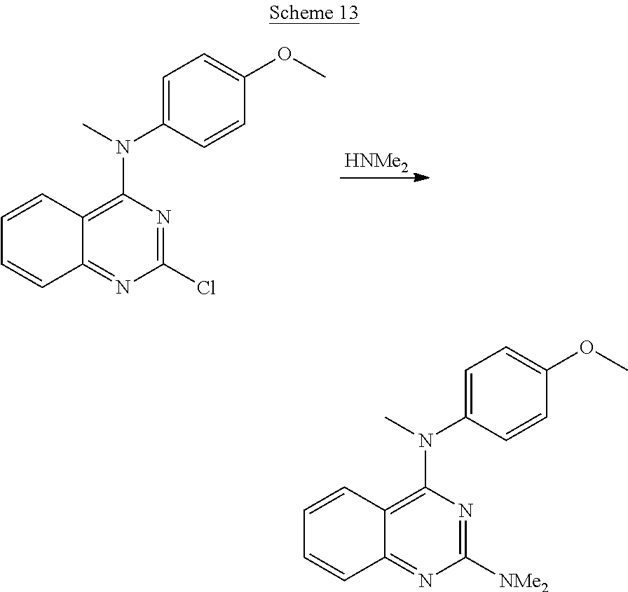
[HNMe2].C1(Cl)=NC(N(C)C2=CC=C(OC)C=C2)=C2C(=N1)C=CC=C2.C1([NMe2])=NC(N(C)C2=CC=C(OC)C=C2)=C2C(=N1)C=CC=C2
